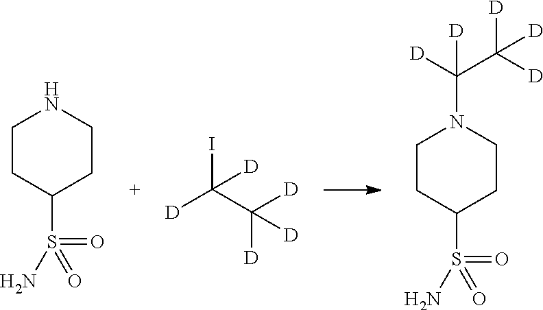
C1CC(S(=O)(N)=O)CCN1.[D]C(C([D])([D])[D])(I)[D].C1CC(S(=O)(N)=O)CCN1C(C([D])([D])[D])([D])[D]
